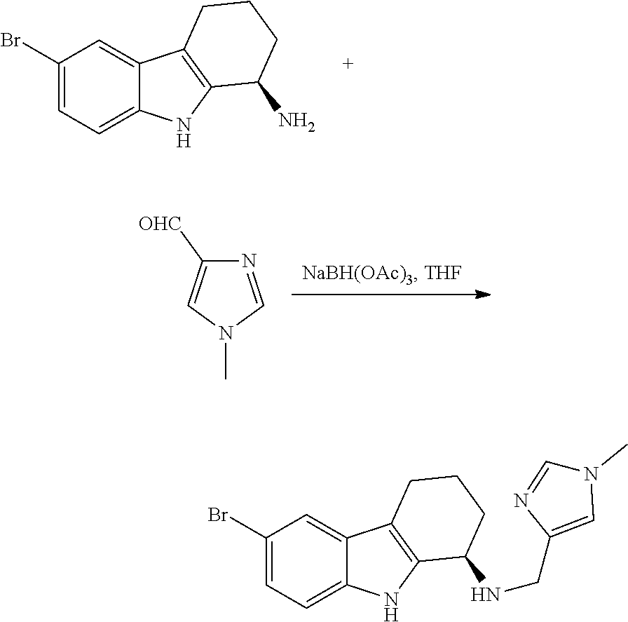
C1(Br)=CC=C2C(=C1)C1=C(N2)C(N)CCC1.C1(Br)=CC=C2C(=C1)C1=C(N2)C(NCC2=CN(C)C=N2)CCC1.N1=CN(C)C=C1[OHC]
